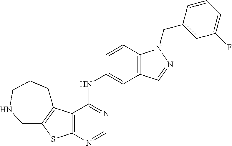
C12=C(N=CN=C1NC1=CC3=C(C=C1)N(CC1=CC(F)=CC=C1)N=C3)SC1=C2CCCNC1
